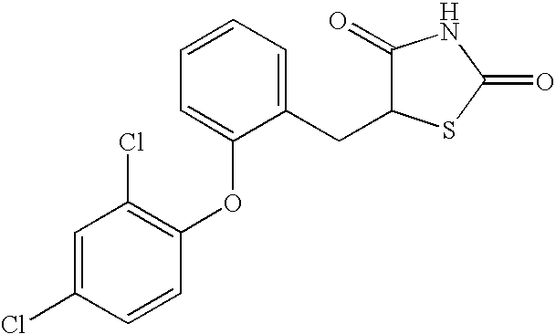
C1=C(Cl)C=CC(OC2=CC=CC=C2CC2C(=O)NC(=O)S2)=C1Cl
